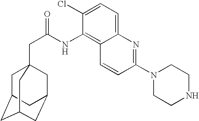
C1C2CC3CC(CC1(CC(NC1=C4C(=CC=C1Cl)N=C(N1CCNCC1)C=C4)=O)C3)C2
